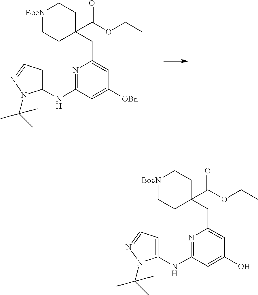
N1=C(NC2=CC=NN2C(C)(C)C)C=C(O)C=C1CC1(C(OCC)=O)CC[BocN]CC1.N1=C(NC2=CC=NN2C(C)(C)C)C=C([OBn])C=C1CC1(C(OCC)=O)CC[BocN]CC1
